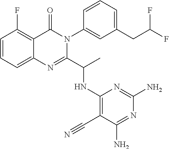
C1=CC=C2C(=C1F)C(=O)N(C1=CC(CC(F)F)=CC=C1)C(C(C)NC1=C(C#N)C(N)=NC(N)=N1)=N2
